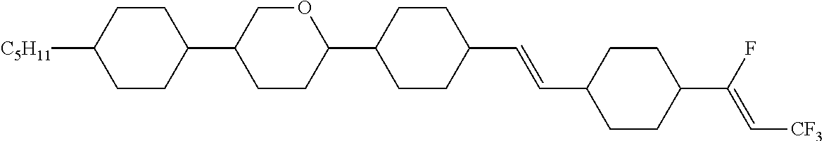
C1CC(C2CCC(C3CCC(C=CC4CCC(C(F)=C[CF3])CC4)CC3)OC2)CCC1[C5H11]
